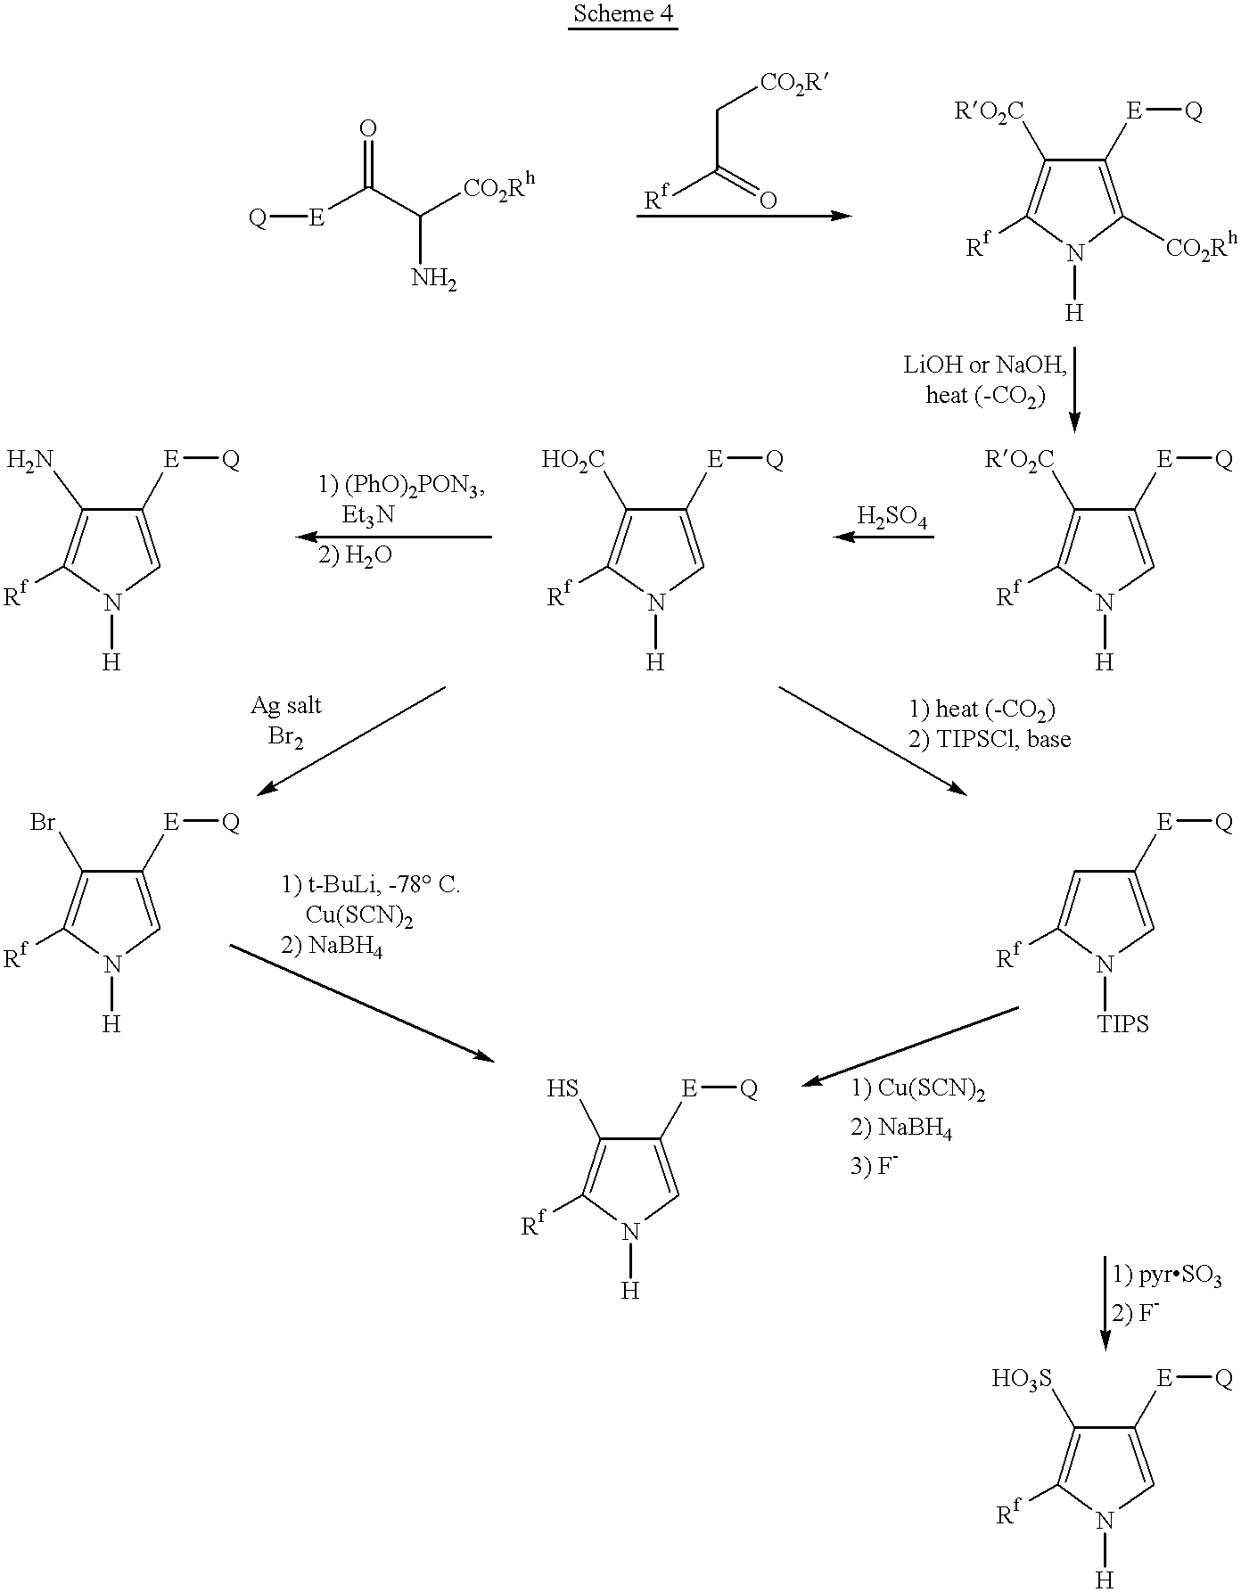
[Q][E]C(C([CO2Rh])N)=O.[Rf]C(=O)C[CO2R].C1([E][Q])=C([CO2Rh])N([H])C([Rf])=C1[RO2C].C1([E][Q])=CN([H])C([Rf])=C1[RO2C].C1([E][Q])=CN([H])C([Rf])=C1[HO2C].C1([E][Q])=CN([H])C([Rf])=C1N.C1([E][Q])=CN([TIPS])C([Rf])=C1.C1([E][Q])=CN([H])C([Rf])=C1Br.C1([E][Q])=CN([H])C([Rf])=C1S.C1([E][Q])=CN([H])C([Rf])=C1[HO3S]
